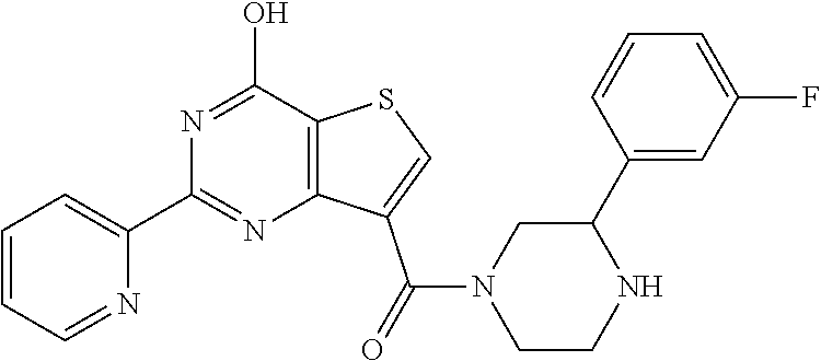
N1=C(O)C2=C(N=C1C1=CC=CC=N1)C(C(N1CCNC(C3=CC(F)=CC=C3)C1)=O)=CS2
